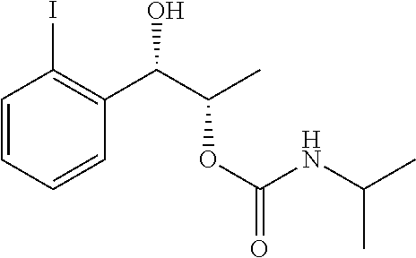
C1=CC=CC(C(C(C)OC(NC(C)C)=O)O)=C1I
